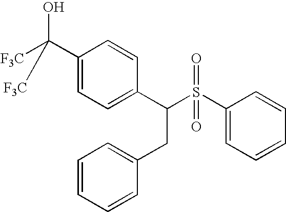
C1(C(O)([F3C])[F3C])=CC=C(C(S(C2=CC=CC=C2)(=O)=O)CC2=CC=CC=C2)C=C1
